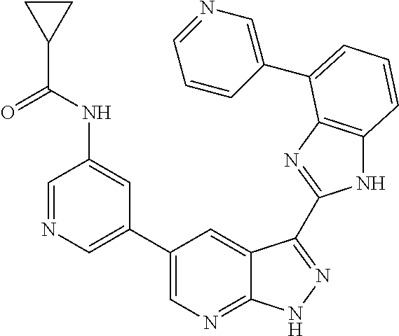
C1(C2=CN=C3C(=C2)C(C2=NC4=C(N2)C=CC=C4C2=CN=CC=C2)=NN3)=CN=CC(NC(C2CC2)=O)=C1
